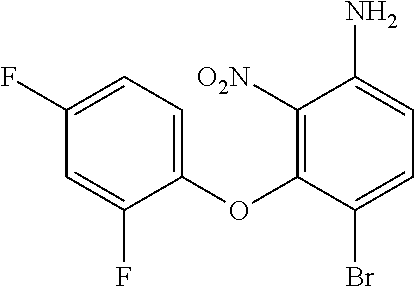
C1(F)=CC=C(OC2=C([O2N])C(N)=CC=C2Br)C(F)=C1
